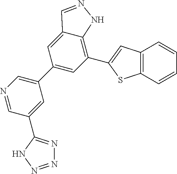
C1(C2=CC(C3=CC4=C(S3)C=CC=C4)=C3C(=C2)C=NN3)=CN=CC(C2=NN=NN2)=C1
